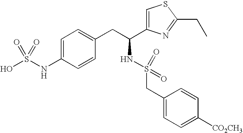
C1=C(NS(O)(=O)=O)C=CC(CC(NS(CC2=CC=C([CO2CH3])C=C2)(=O)=O)C2=CSC(CC)=N2)=C1
